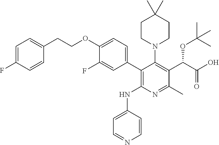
C1(C2=CC=C(OCCC3=CC=C(F)C=C3)C(F)=C2)=C(NC2=CC=NC=C2)N=C(C)C(C(C(O)=O)OC(C)(C)C)=C1N1CCC(C)(C)CC1
